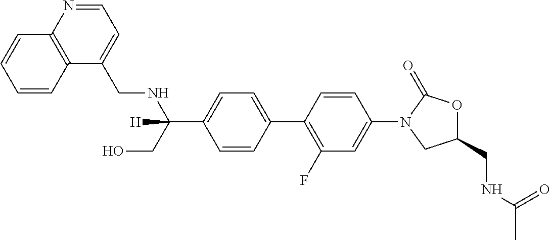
C1(CNC(=O)C)OC(=O)N(C2=CC(F)=C(C3=CC=C(C(CO)(NCC4=CC=NC5=C4C=CC=C5)[H])C=C3)C=C2)C1
